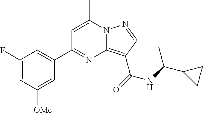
C1=C(C)N2C(=C(C(=O)NC(C3CC3)C)C=N2)N=C1C1=CC(F)=CC([OMe])=C1
